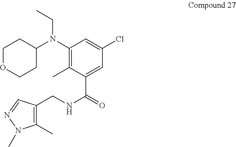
C1OCCC(N(C2=C(C)C(C(=O)NCC3=C(C)N(C)N=C3)=CC(Cl)=C2)CC)C1
